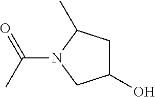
C1(O)CC(C)N(C(C)=O)C1
